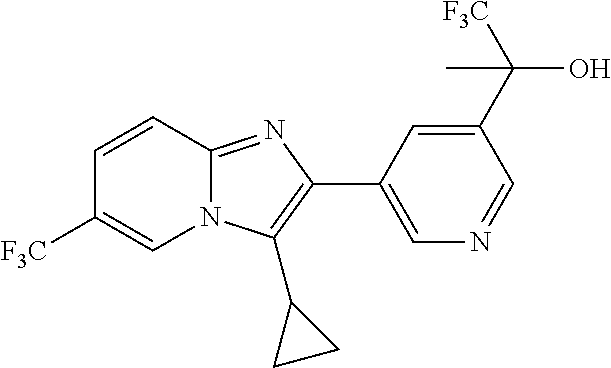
C1=CC2=NC(C3=CN=CC(C([F3C])(O)C)=C3)=C(C3CC3)N2C=C1[F3C]
